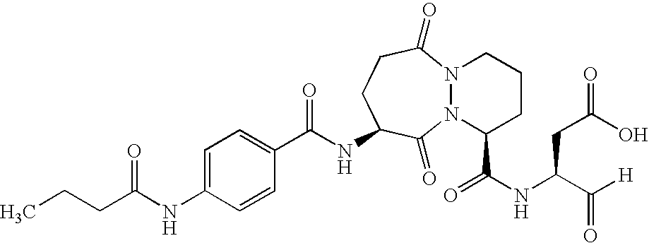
C(NC1CCC(=O)N2N(C1=O)C(C(NC(C([H])=O)CC(O)=O)=O)CCC2)(C1=CC=C(NC(CCC)=O)C=C1)=O
